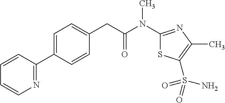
C1=CC(C2=CC=C(CC(N(C3=NC(C)=C(S(N)(=O)=O)S3)C)=O)C=C2)=NC=C1
